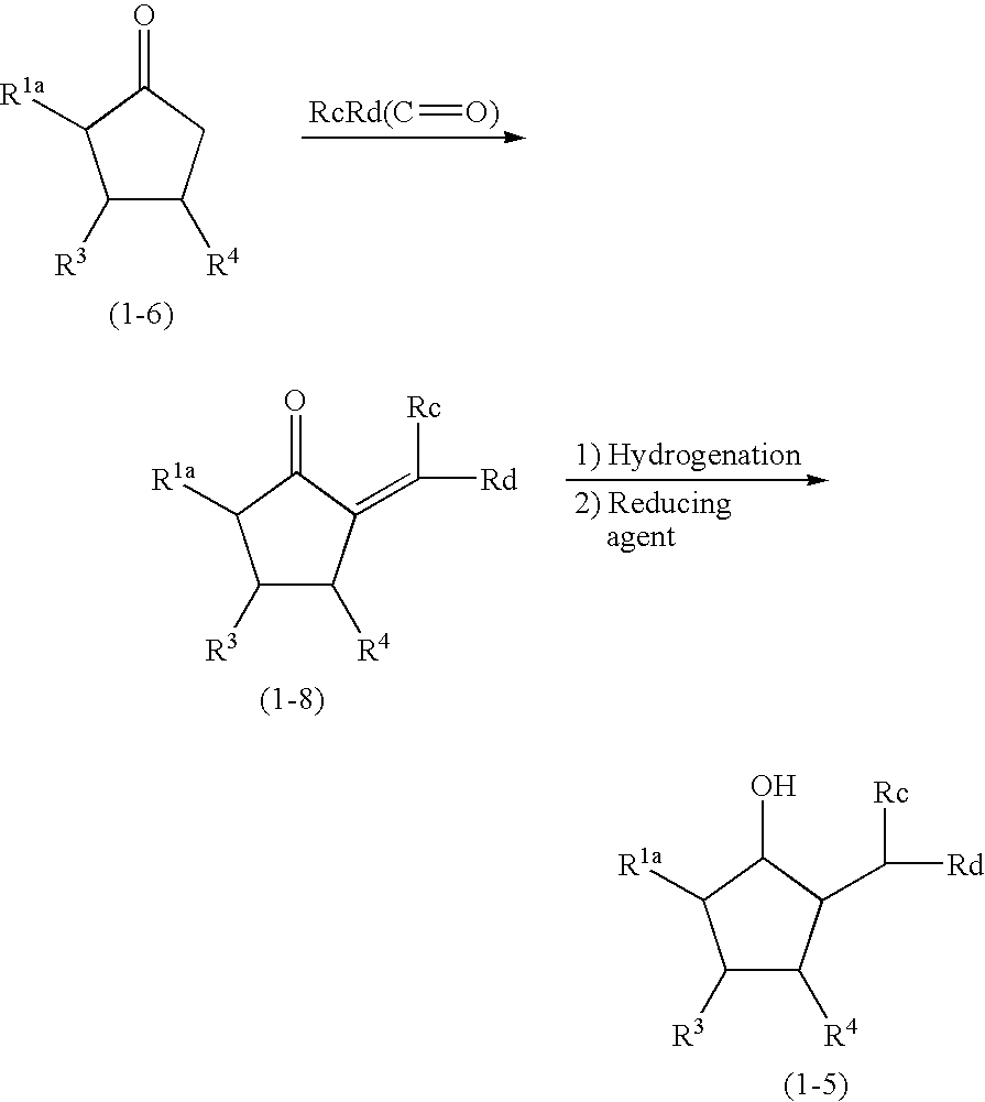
C1([R3])C([R4])C(C([Rd])[Rc])C(O)C1[R1a].[RcRd(C]=[O)].C1([R3])C([R4])CC(=O)C1[R1a].C1([R3])C([R4])C(=C([Rd])[Rc])C(=O)C1[R1a]
